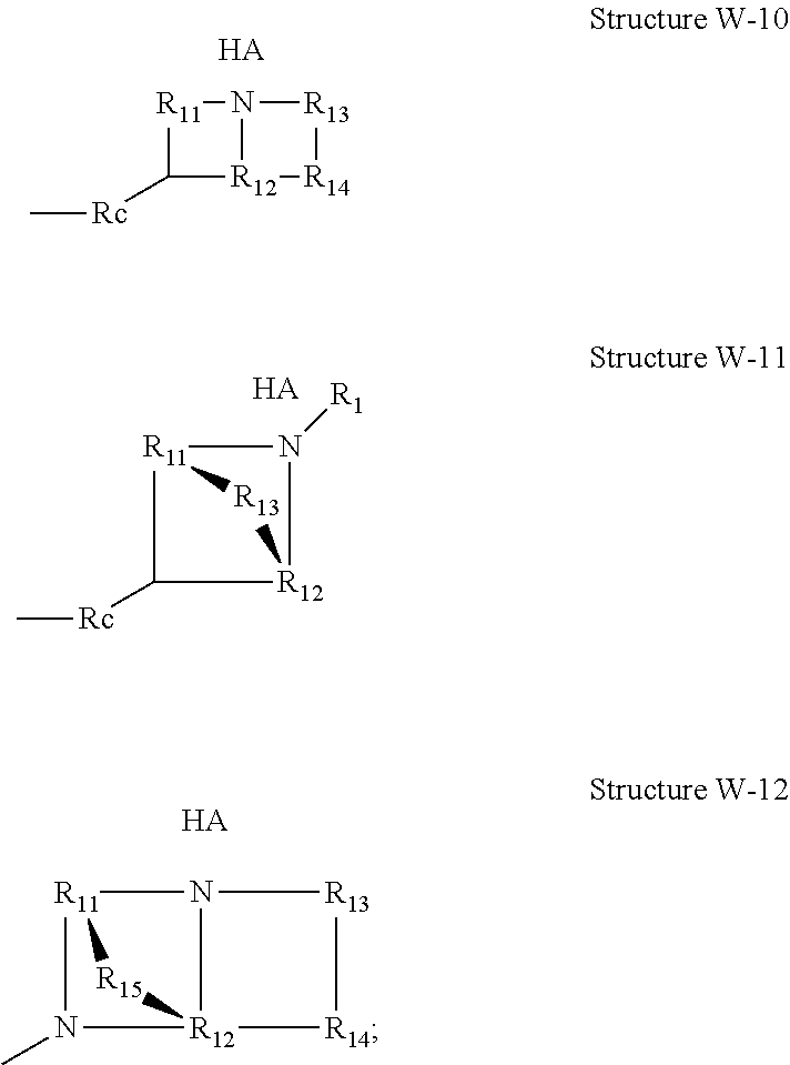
C1([Rc]C)[R12]2N([R11]1)[R13][R14]2.[HA].[R12]12N([R1])[R11](C1[Rc]C)[R13]2.[HA].[R11]12N(C)[R12]3([R15]1)[R14][R13]N23.[HA]
